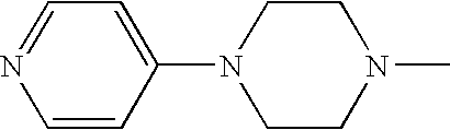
N1=CC=C(N2CCN(C)CC2)C=C1
